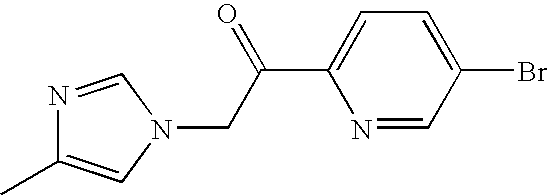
N1=CN(CC(C2=CC=C(Br)C=N2)=O)C=C1C
